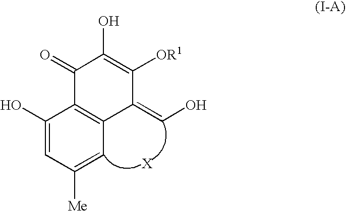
C1(O)=CC([Me])=CC2=C1C(=O)C(O)=C([OR1])C2=CO
